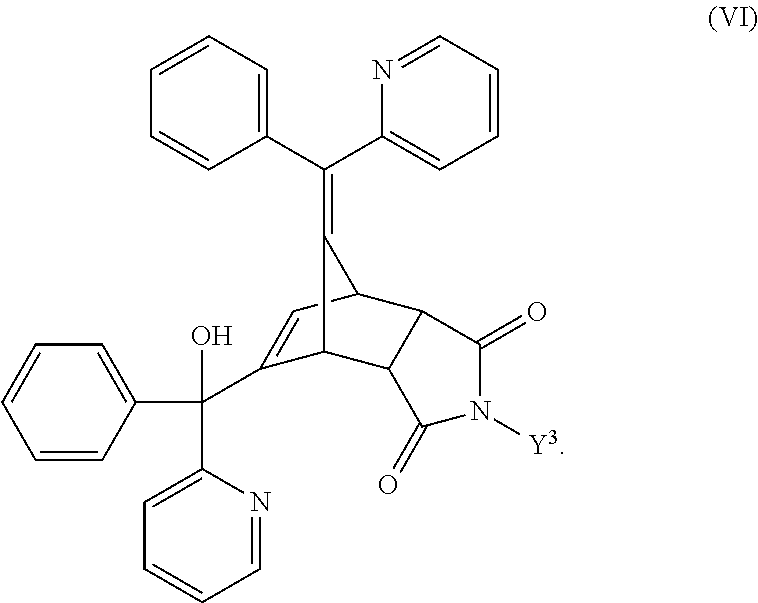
C1(C(C2=CC=CC=N2)=C2C3C(C(C4=CC=CC=N4)(O)C4=CC=CC=C4)=CC2C2C3C(=O)N([Y3])C2=O)=CC=CC=C1
